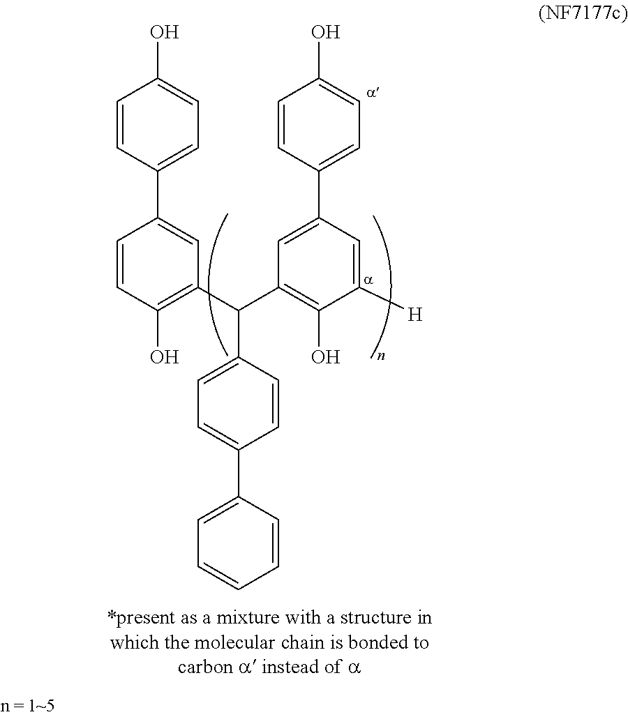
C1(O)=CC=C(C2=CC(C(C3=CC=C(C4=CC=CC=C4)C=C3)C3=C(O)C([H])=CC(C4=CC=C(O)C=C4)=C3)=C(O)C=C2)C=C1
